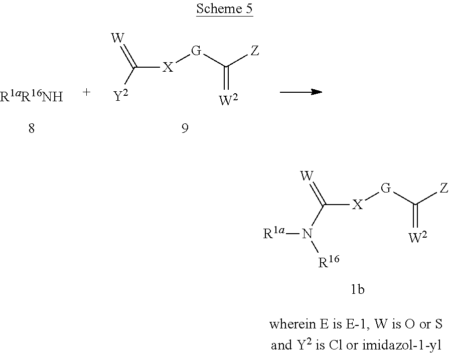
[X]([G]C([Z])=[W2])C([Y2])=[W].[R1a]N(C([X][G]C([Z])=[W2])=[W])[R16]
